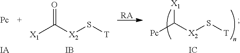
[RA].[IA].O=C([X2]S[T])[X1].[IB].[X1]C([X2]S[T])[Pc].[IC]
